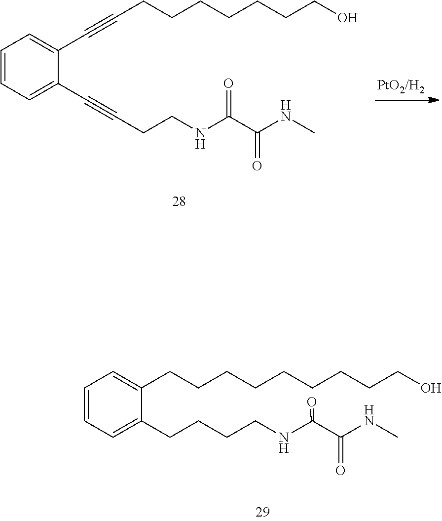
C(CCCCCCCO)#CC1=CC=CC=C1C#CCCNC(C(NC)=O)=O.C1=CC=C(CCCCNC(C(NC)=O)=O)C(CCCCCCCCCO)=C1
